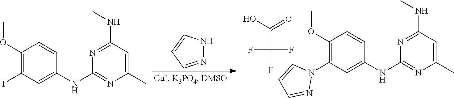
C1(OC)=C(N2C=CC=N2)C=C(NC2=NC(C)=CC(NC)=N2)C=C1.C1(OC)=C(I)C=C(NC2=NC(C)=CC(NC)=N2)C=C1.C1=CNN=C1.FC(F)(C(O)=O)F
